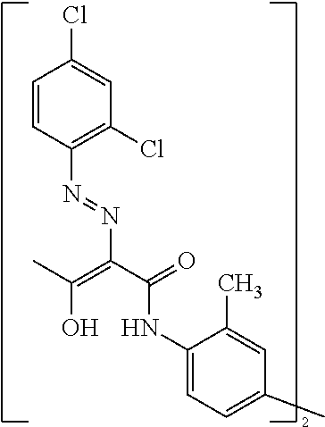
C1=CC(N=NC(C(=O)NC2=CC=C(C)C=C2C)=C(C)O)=C(Cl)C=C1Cl
